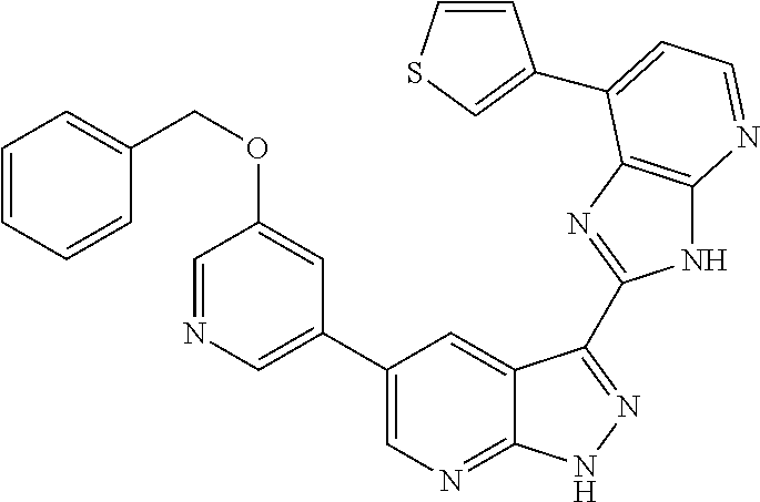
C1(C2=CN=CC(OCC3=CC=CC=C3)=C2)=CN=C2C(=C1)C(C1=NC3=C(N1)N=CC=C3C1=CSC=C1)=NN2
